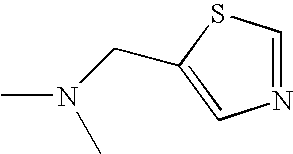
C1=NC=C(CN(C)C)S1
